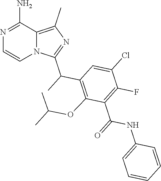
C12=C(C)N=C(C(C)C3=C(OC(C)C)C(C(=O)NC4=CC=CC=C4)=C(F)C(Cl)=C3)N1C=CN=C2N
